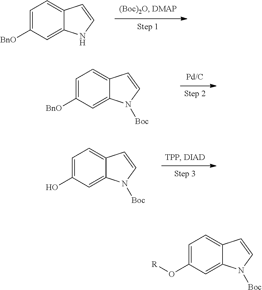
C1=C([BnO])C=C2C(=C1)C=CN2.C1=C([BnO])C=C2C(=C1)C=CN2[Boc].C1=C(O)C=C2C(=C1)C=CN2[Boc].C1=C(O[R])C=C2C(=C1)C=CN2[Boc]
